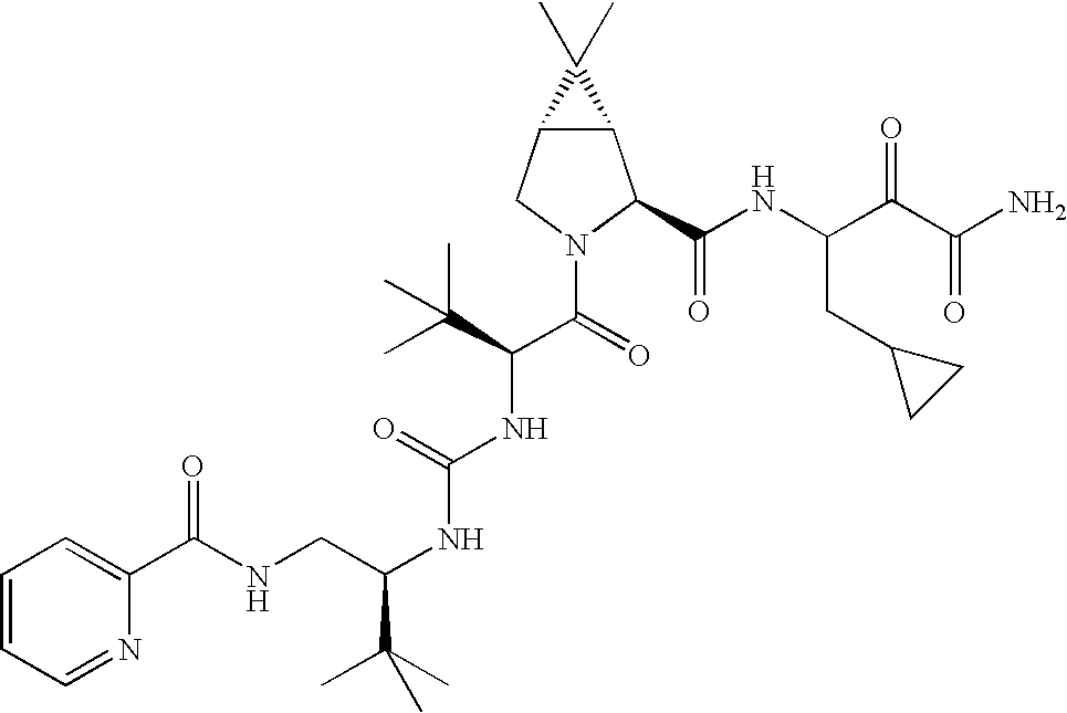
C1(C(NCC(NC(NC(C(=O)N2C(C(NC(C(C(N)=O)=O)CC3CC3)=O)C3C(C2)C3(C)C)C(C)(C)C)=O)C(C)(C)C)=O)=CC=CC=N1
